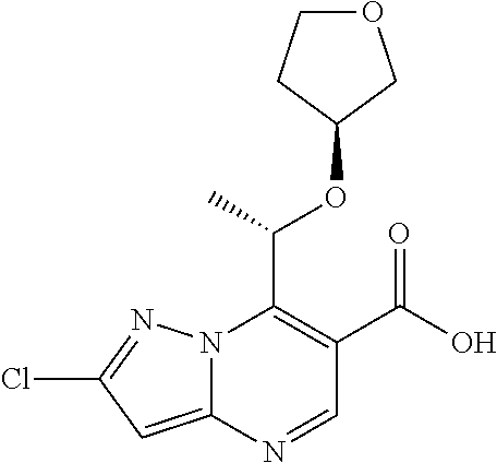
N12C(=CC(Cl)=N1)N=CC(C(O)=O)=C2C(C)OC1COCC1
